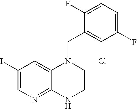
C1(I)=CN=C2C(=C1)N(CC1=C(Cl)C(F)=CC=C1F)CCN2
